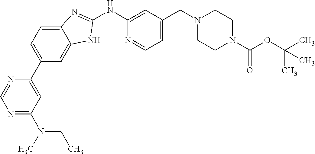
N1=C(N(CC)C)C=C(C2=CC=C3C(=C2)NC(NC2=CC(CN4CCN(C(OC(C)(C)C)=O)CC4)=CC=N2)=N3)N=C1
